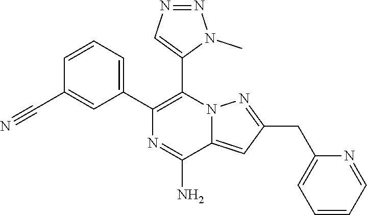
C1=CC=C(C2=C(C3=CN=NN3C)N3C(=CC(CC4=CC=CC=N4)=N3)C(N)=N2)C=C1C#N
